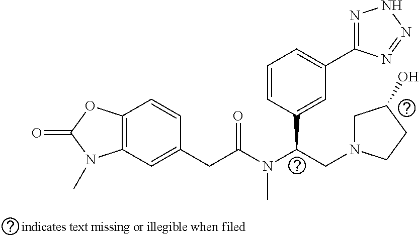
C12=C(C=CC(CC(=O)N(C(CN3CC(O)CC3)C3=CC(C4=NNN=N4)=CC=C3)C)=C1)OC(=O)N2C
